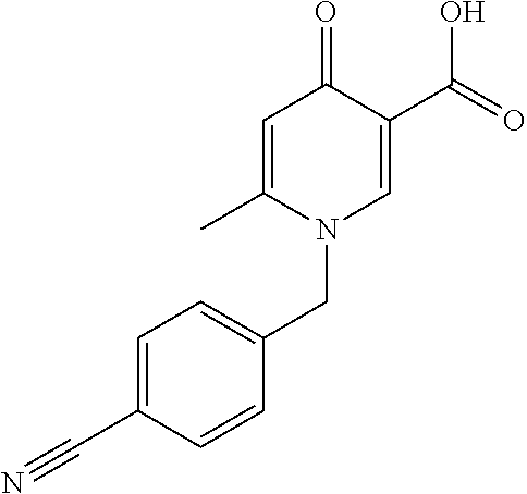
C1=C(C)N(CC2=CC=C(C#N)C=C2)C=C(C(=O)O)C1=O
